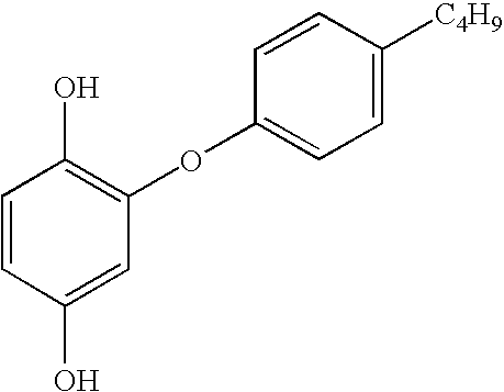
C1=CC(O)=CC(OC2=CC=C([C4H9])C=C2)=C1O
